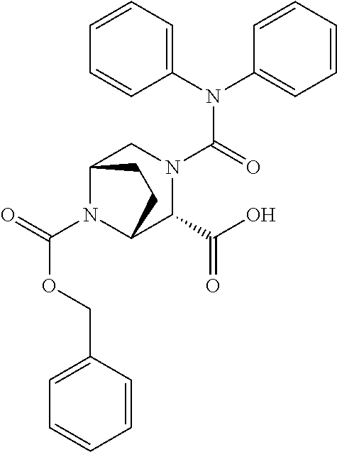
N(C(=O)N1CC2N(C(=O)OCC3=CC=CC=C3)C(C1C(O)=O)CC2)(C1=CC=CC=C1)C1=CC=CC=C1
